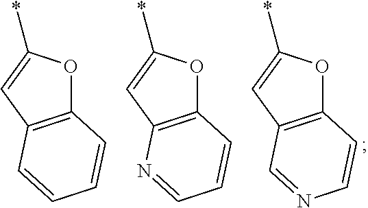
C12=C(C=C(*)O1)C=NC=C2.C12=C(C=C(*)O1)C=CC=C2.C12=C(C=C(*)O1)N=CC=C2
